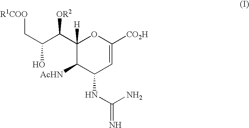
C1(C(C(C[R1COO])O)[OR2])([H])C([AcHN])C(NC(=N)N)C=C([CO2H])O1
